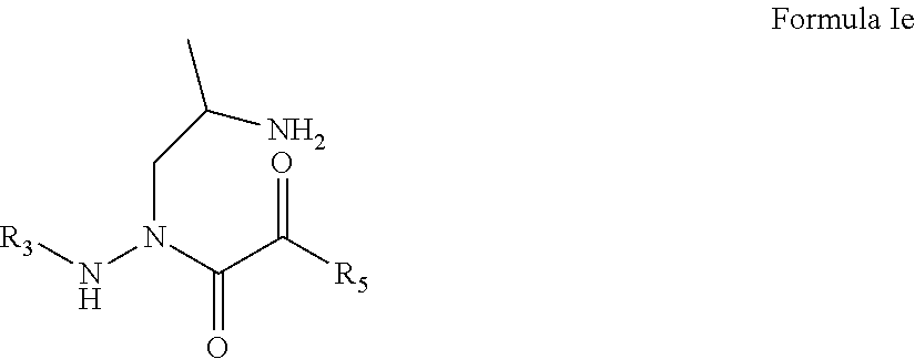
[R3]NN(C(C([R5])=O)=O)CC(C)N
